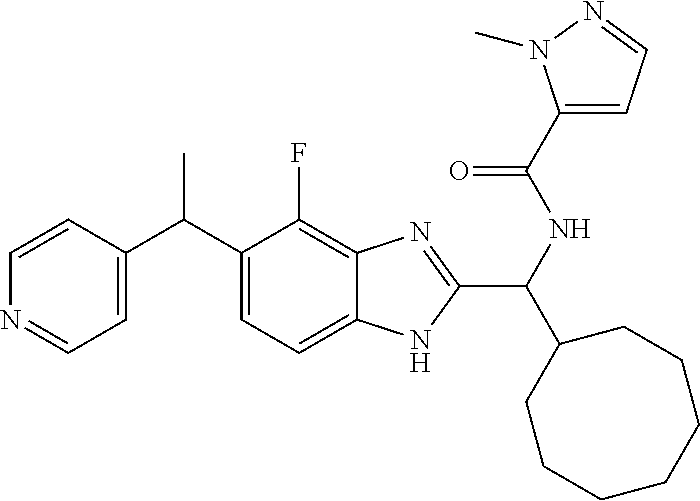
C1=CC(C(C2=CC=C3C(=C2F)N=C(C(NC(C2=CC=NN2C)=O)C2CCCCCCC2)N3)C)=CC=N1
